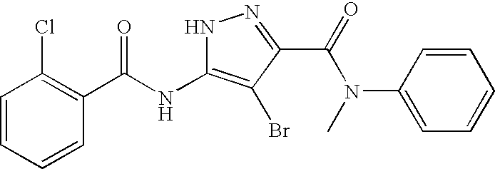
C1=CC=CC(C(NC2=C(Br)C(C(=O)N(C3=CC=CC=C3)C)=NN2)=O)=C1Cl
